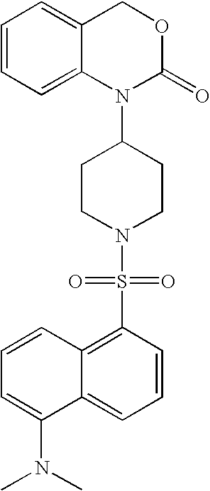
C1=CC=C2C(=C1)COC(=O)N2C1CCN(S(=O)(=O)C2=C3C(=CC=C2)C(N(C)C)=CC=C3)CC1
